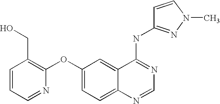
C1=CC=NC(OC2=CC=C3C(=C2)C(NC2=NN(C)C=C2)=NC=N3)=C1CO
